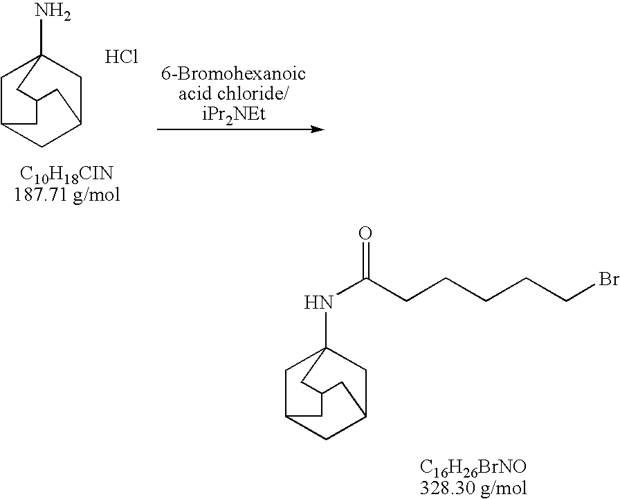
C1C2CC3CC1(N)CC(C3)C2.Cl.C1C2CC3CC1(NC(=O)CCCCCBr)CC(C3)C2
